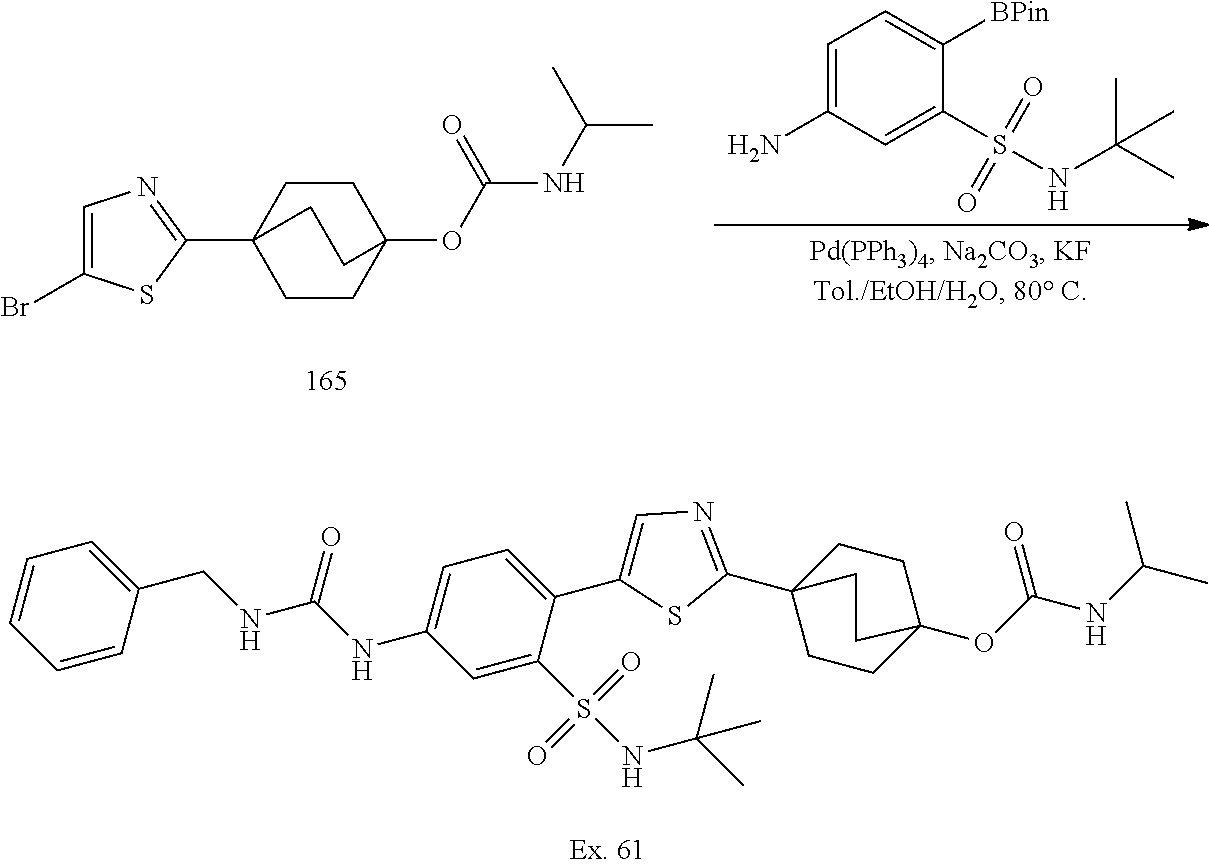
C1(C23CCC(OC(=O)NC(C)C)(CC2)CC3)=NC=C(Br)S1.C1=C(N)C=C(S(=O)(=O)NC(C)(C)C)C([BPin])=C1.C1(C23CCC(OC(=O)NC(C)C)(CC2)CC3)=NC=C(C2=CC=C(NC(NCC3=CC=CC=C3)=O)C=C2S(=O)(=O)NC(C)(C)C)S1
